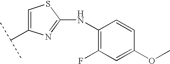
C1(NC2=C(F)C=C(OC)C=C2)=NC(C(C)C)=CS1
